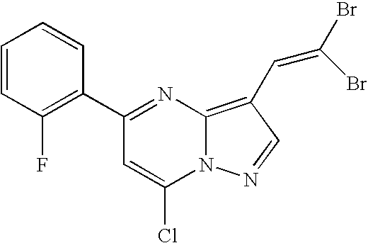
C1(C2=C(F)C=CC=C2)=NC2=C(C=C(Br)Br)C=NN2C(Cl)=C1
